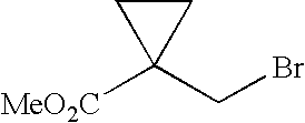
C1CC1(CBr)[MeO2C]
